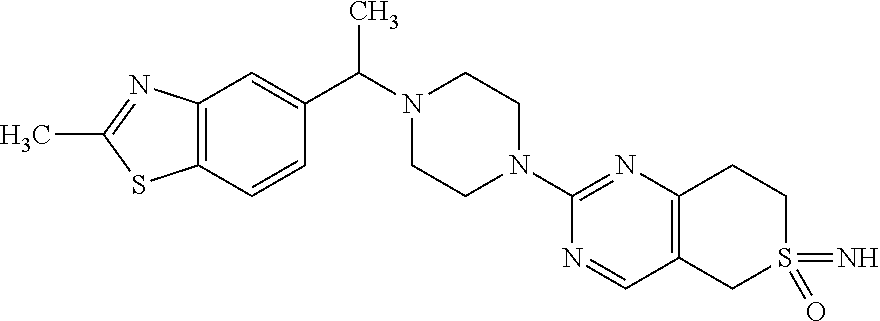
C12=C(C=CC(C(C)N3CCN(C4=NC5=C(C=N4)CS(=N)(=O)CC5)CC3)=C1)SC(C)=N2
